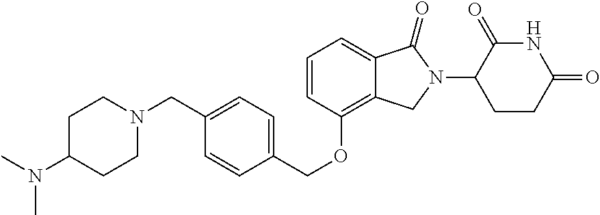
C1(CN2CCC(N(C)C)CC2)=CC=C(COC2=C3C(=CC=C2)C(=O)N(C2CCC(=O)NC2=O)C3)C=C1
